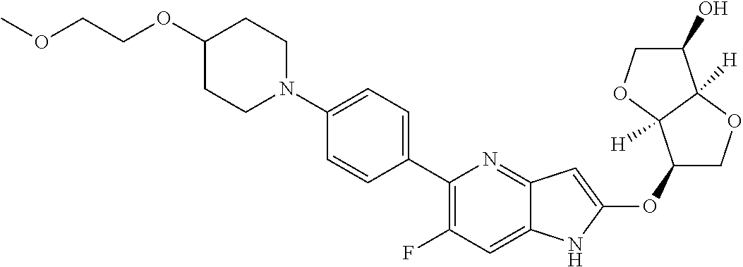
C1(OC2=CC3=NC(C4=CC=C(N5CCC(OCCOC)CC5)C=C4)=C(F)C=C3N2)COC2([H])C1([H])OCC2O
